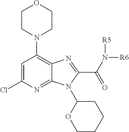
C1=C(Cl)N=C2C(=C1N1CCOCC1)N=C(C(N([R6])[R5])=O)N2C1OCCCC1
